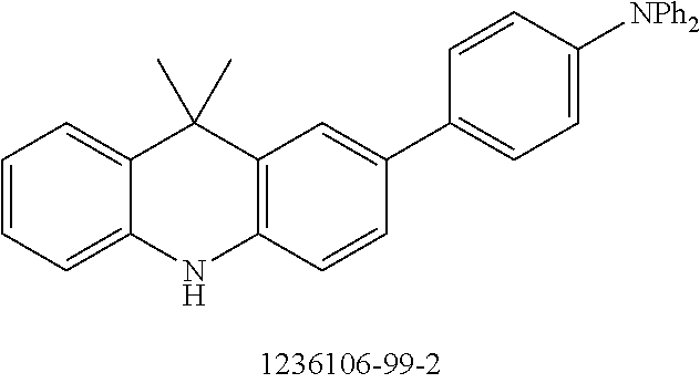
C1=CC=C2C(=C1)C(C)(C)C1=C(N2)C=CC(C2=CC=C([NPh2])C=C2)=C1
